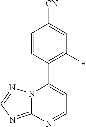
C12=NC=NN1C(C1=C(F)C=C([CN])C=C1)=CC=N2
